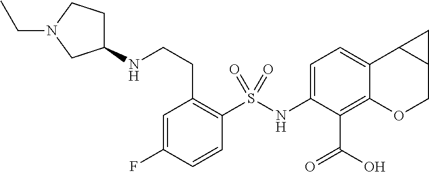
C(C1=C(S(NC2=CC=C3C(=C2C(O)=O)OCC2C3C2)(=O)=O)C=CC(F)=C1)CNC1CCN(CC)C1
